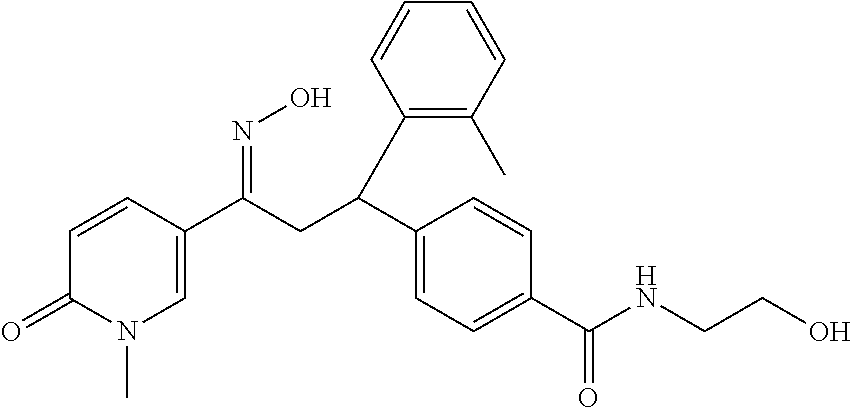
C1=CC(C(C2=CC=C(C(NCCO)=O)C=C2)CC(C2=CN(C)C(=O)C=C2)=NO)=C(C)C=C1
